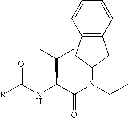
[R]C(NC(C(N(CC)C1CC2=C(C1)C=CC=C2)=O)C(C)C)=O
